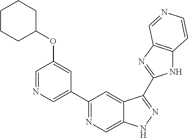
C1(C2=NC=C3C(=C2)C(C2=NC4=C(N2)C=CN=C4)=NN3)=CN=CC(OC2CCCCC2)=C1
